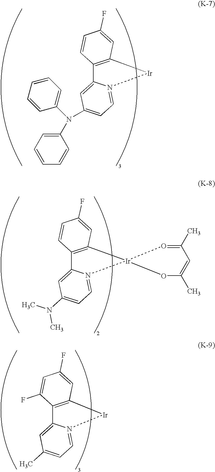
C12=C([Ir]N3=CC=C(N(C4=CC=CC=C4)C4=CC=CC=C4)C=C13)C=C(F)C=C2.C12=C(C=C(F)C=C1)[Ir]1(N3=CC=C(N(C)C)C=C23)O=C(C)C=C(C)O1.C12=C([Ir]N3=CC=C(C)C=C13)C=C(F)C=C2F
